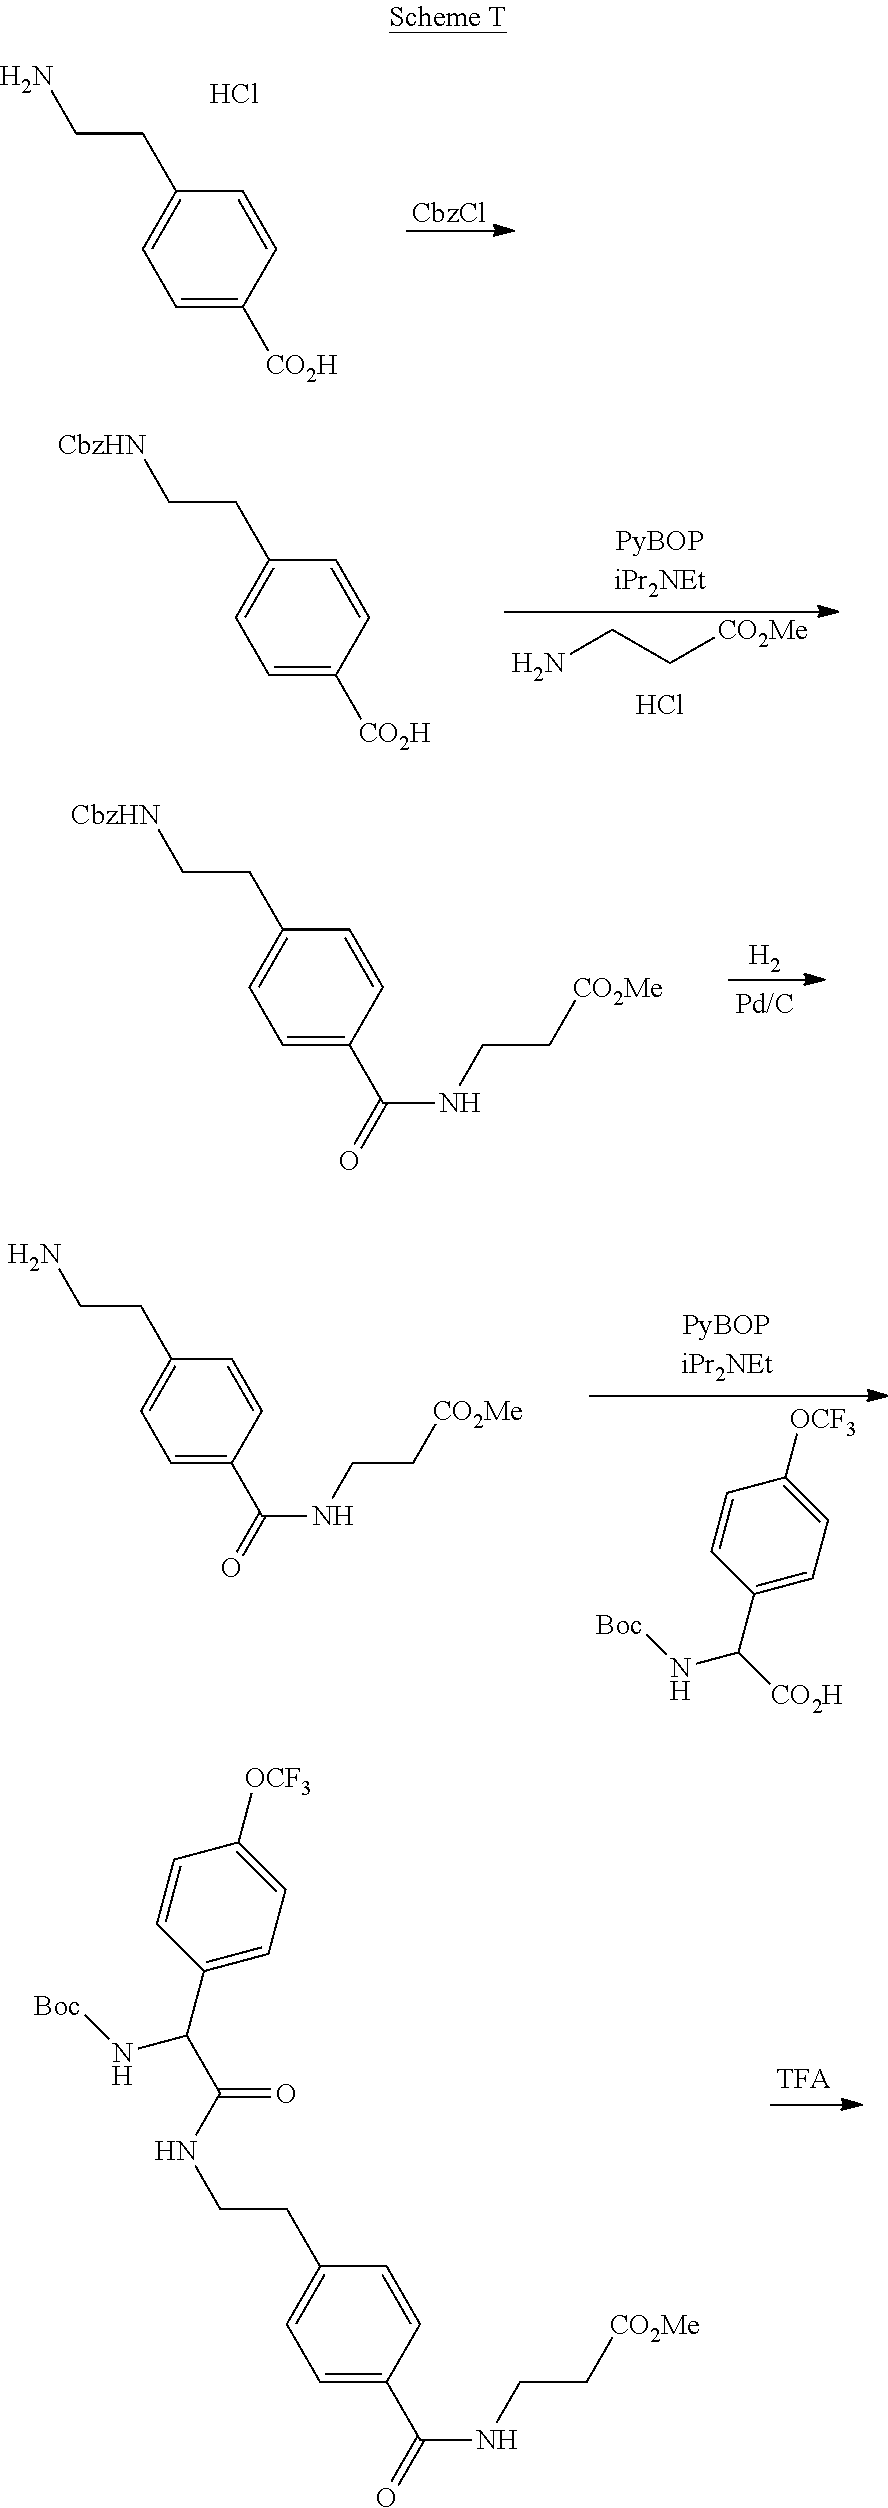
C1=C([CO2H])C=CC(CCN)=C1.Cl.[CbzCl].C1=C([CO2H])C=CC(CC[CbzHN])=C1.C(N)C[CO2Me].Cl.C1=C(C(=O)NCC[CO2Me])C=CC(CC[CbzHN])=C1.[H2].C1=C(C(=O)NCC[CO2Me])C=CC(CCN)=C1.C1(C([CO2H])N[Boc])=CC=C([OCF3])C=C1.C1=C(C(=O)NCC[CO2Me])C=CC(CCNC(C(C2=CC=C([OCF3])C=C2)N[Boc])=O)=C1
